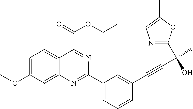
C1=C(OC)C=C2C(=C1)C(C(=O)OCC)=NC(C1=CC=CC(C#CC(C)(O)C3=NC=C(C)O3)=C1)=N2
